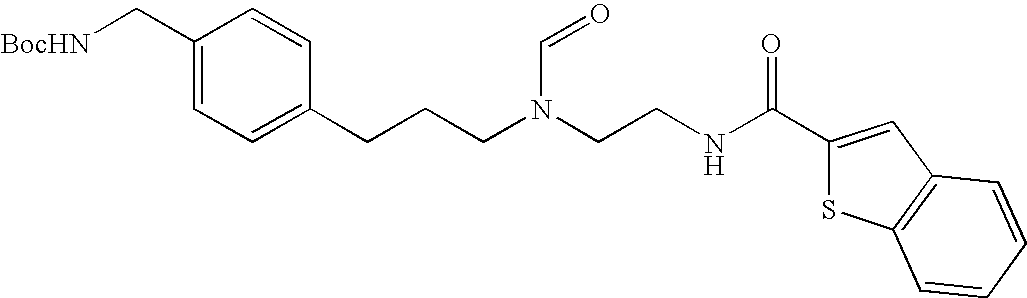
C1(C[BocHN])=CC=C(CCCN(CCNC(C2=CC3=C(S2)C=CC=C3)=O)C=O)C=C1
